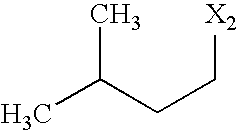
C(C(C)C)C[X2]
